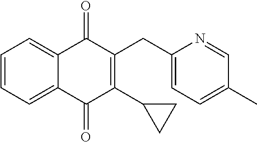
C1=CC=C2C(=C1)C(=O)C(CC1=CC=C(C)C=N1)=C(C1CC1)C2=O
